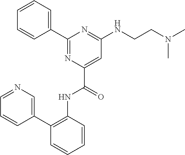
C1=CC=CC(C2=CN=CC=C2)=C1NC(C1=CC(NCCN(C)C)=NC(C2=CC=CC=C2)=N1)=O
